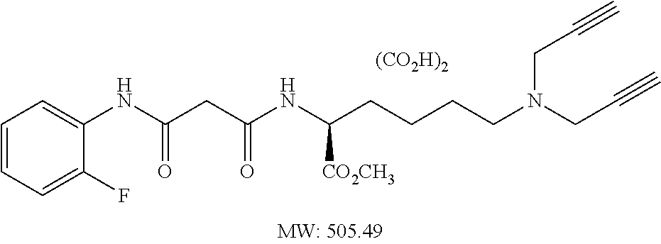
C1=CC=C(F)C(NC(CC(NC(CCCCN(CC#C)CC#C)[CO2CH3])=O)=O)=C1.[(CO2H)2]
